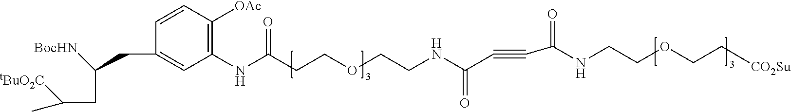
C1(CC([BocHN])CC(C)[tBuO2C])=CC(NC(CCOCCNC(C#CC(NCCOCC[CO2Su])=O)=O)=O)=C([OAc])C=C1
